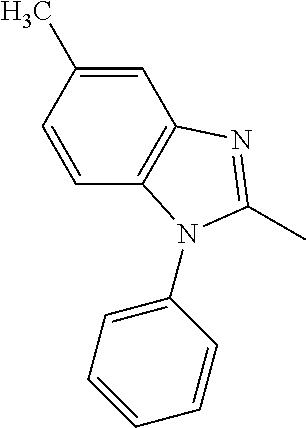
C1(C)=CC2=C(C=C1)N(C1=CC=CC=C1)C(C)=N2
